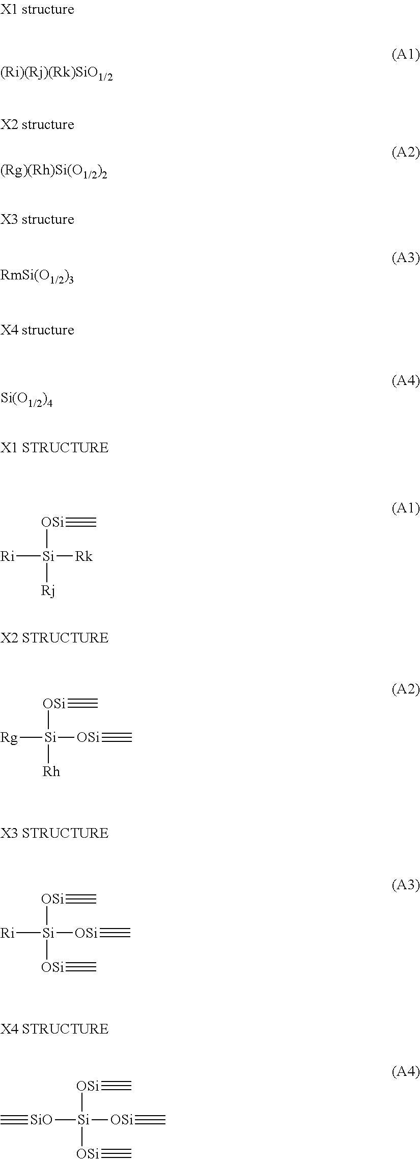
[Ri][Si]([Rk])([OSi]#C)[Rj].[Rg][Si]([OSi]#C)([OSi]#C)[Rh].[Ri][Si]([OSi]#C)([OSi]#C)[OSi]#C.[SiO]([Si]([OSi]#C)([OSi]#C)[OSi]#C)#C
